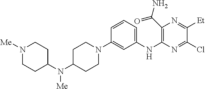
C1=CC=C(NC2=C(C(N)=O)N=C([Et])C(Cl)=N2)C=C1N1CCC(N(C2CCN([Me])CC2)[Me])CC1
